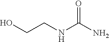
OCCNC(N)=O
